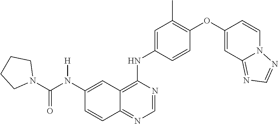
C1=NC(NC2=CC(C)=C(OC3=CC4=NC=NN4C=C3)C=C2)=C2C(=N1)C=CC(N(C(N1CCCC1)=O)[H])=C2
